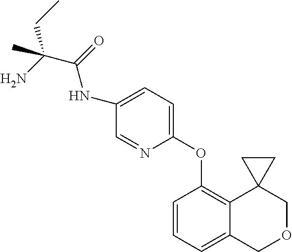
C1(NC(C(N)(CC)C)=O)=CC=C(OC2=C3C(=CC=C2)COCC32CC2)N=C1
